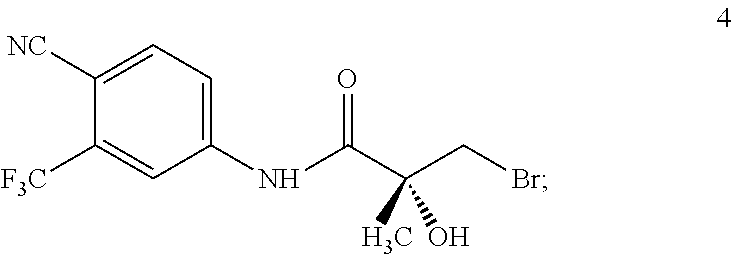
C1=C([NC])C([F3C])=CC(NC(C(CBr)(C)O)=O)=C1
